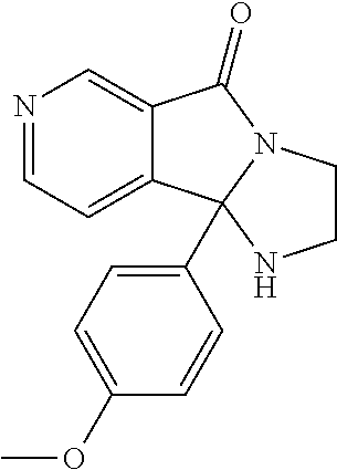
C12=CN=CC=C1C1(C3=CC=C(OC)C=C3)N(C2=O)CCN1
